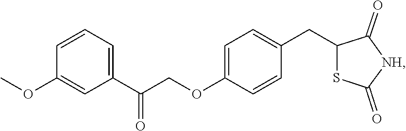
C1=C(OCC(C2=CC=CC(OC)=C2)=O)C=CC(CC2SC(=O)[NH]C2=O)=C1
